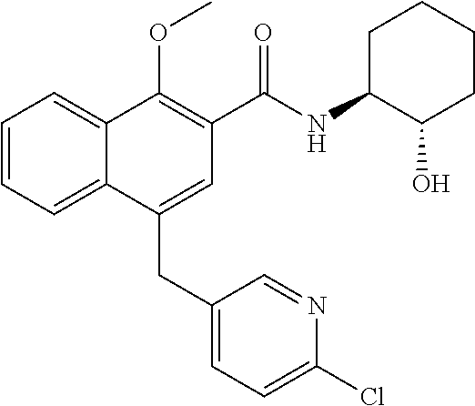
C1=CC=C2C(=C1)C(OC)=C(C(NC1C(O)CCCC1)=O)C=C2CC1=CC=C(Cl)N=C1
